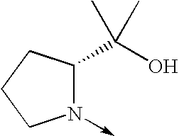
N1(->C)C(C(O)(C)C)CCC1
